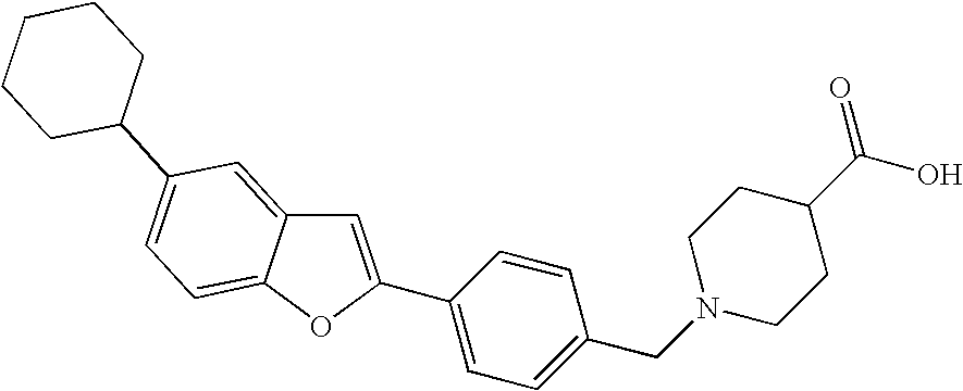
C1=C(C2=CC=C(CN3CCC(C(O)=O)CC3)C=C2)OC2=CC=C(C3CCCCC3)C=C12
